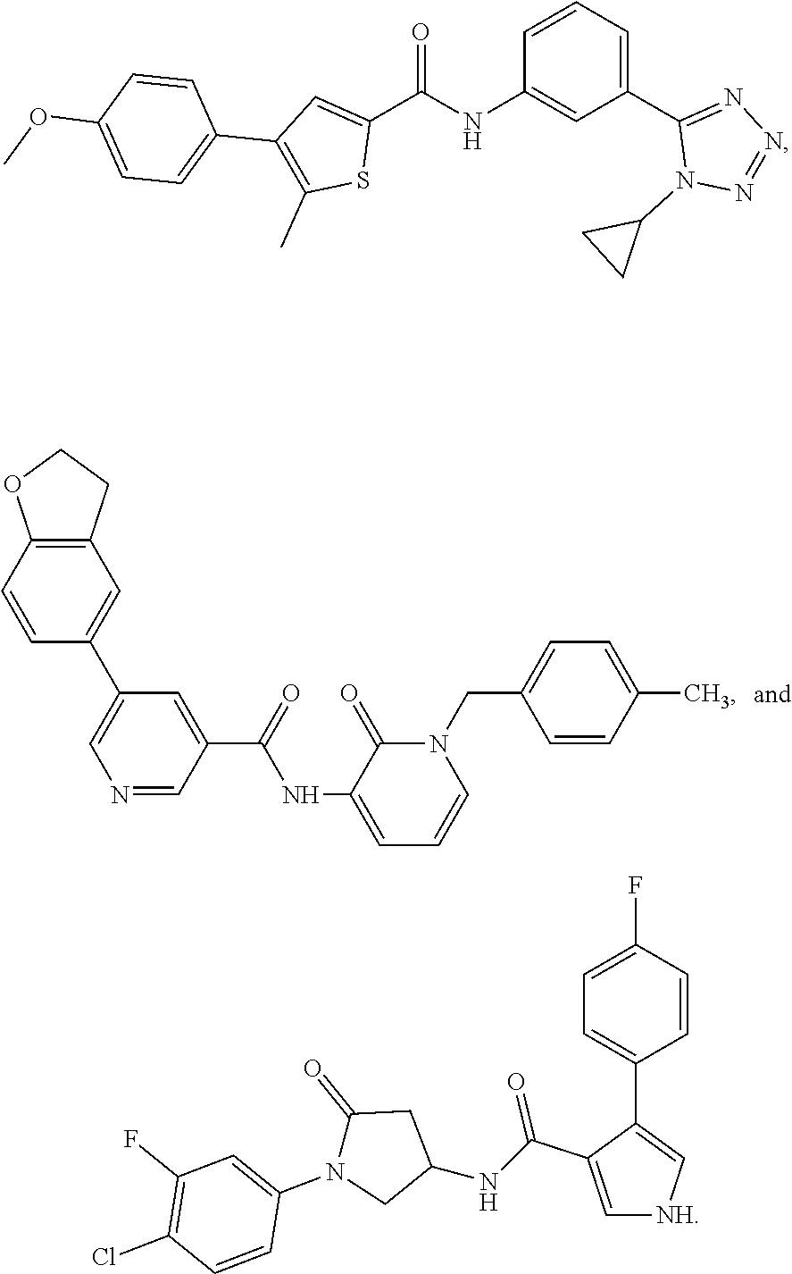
C12=C(C=CC(C3=CN=CC(C(NC4=CC=CN(CC5=CC=C(C)C=C5)C4=O)=O)=C3)=C1)OCC2.C1(C(NC2=CC(C3=NN=NN3C3CC3)=CC=C2)=O)=CC(C2=CC=C(OC)C=C2)=C(C)S1.C1=C(F)C=CC(C2=C[NH]C=C2C(NC2CC(=O)N(C3=CC(F)=C(Cl)C=C3)C2)=O)=C1
